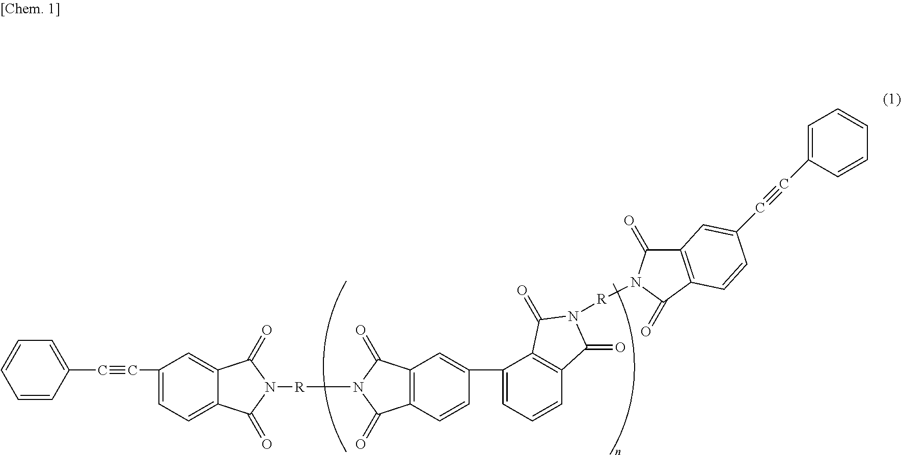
C1=CC(C#CC2=CC=C3C(=C2)C(=O)N([R]N2C(=O)C4=C(C=C(C5=CC=CC6=C5C(=O)N([R]N5C(=O)C7=C(C5=O)C=CC(C#CC5=CC=CC=C5)=C7)C6=O)C=C4)C2=O)C3=O)=CC=C1
